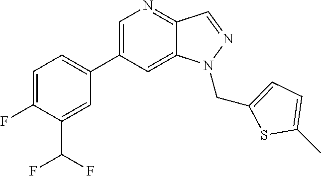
C1=C(C2=CC=C(F)C(C(F)F)=C2)C=C2C(=N1)C=NN2CC1=CC=C(C)S1
